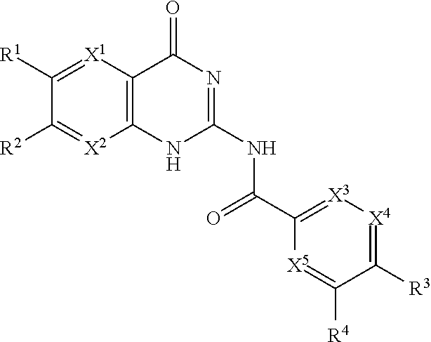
[X5]1=C([R4])C([R3])=[X4][X3]=C1C(=O)NC1=NC(=O)C2=C(N1)[X2]=C([R2])C([R1])=[X1]2
